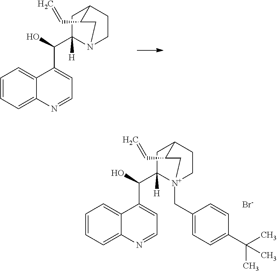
OC(C1([H])N2CCC(C1)C(C=C)C2)C1=CC=NC2=CC=CC=C12.OC(C1([H])[N+]2(CC3=CC=C(C(C)(C)C)C=C3)CCC(C1)C(C=C)C2)C1=CC=NC2=CC=CC=C12.[Br-]
